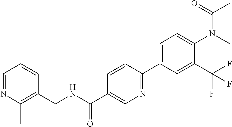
C1=NC(C)=C(CNC(C2=CN=C(C3=CC=C(N(C)C(=O)C)C(C(F)(F)F)=C3)C=C2)=O)C=C1
